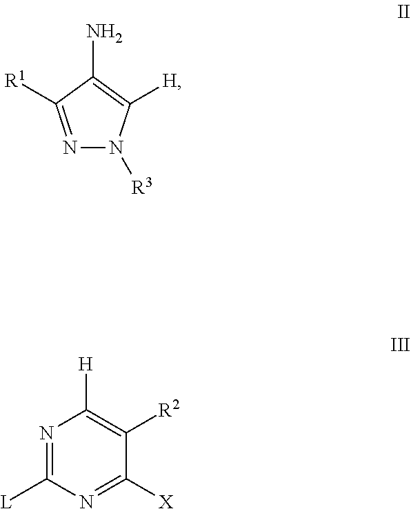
NC1=C([H])N([R3])N=C1[R1].N1=C([L])N=C([X])C([R2])=C1[H]
